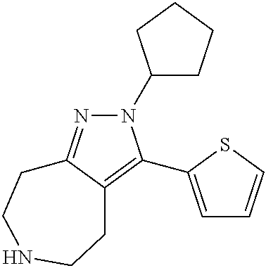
N1(C2CCCC2)N=C2C(=C1C1=CC=CS1)CCNCC2
